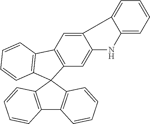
C12=CC3=C(C=C1NC1=CC=CC=C21)C1(C2=C3C=CC=C2)C2=C(C3=C1C=CC=C3)C=CC=C2
